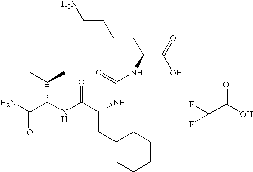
CCC(C(NC(C(NC(NC(C(=O)O)CCCCN)=O)CC1CCCCC1)=O)C(N)=O)C.C(C(O)=O)(F)(F)F
